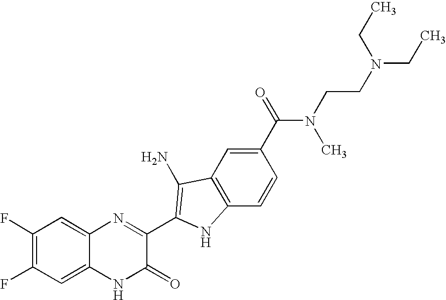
C1=C2C(=CC(F)=C1F)N=C(C1=C(N)C3=C(C=CC(C(=O)N(C)CCN(CC)CC)=C3)N1)C(=O)N2
